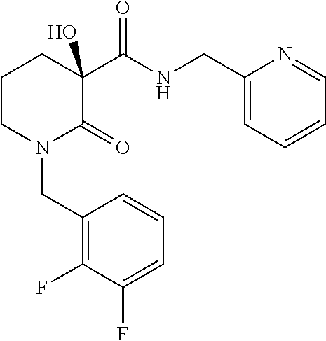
C1CN(CC2=C(F)C(F)=CC=C2)C(=O)C(O)(C(NCC2=CC=CC=N2)=O)C1
